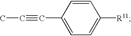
CC#CC1=CC=C([R11])C=C1
